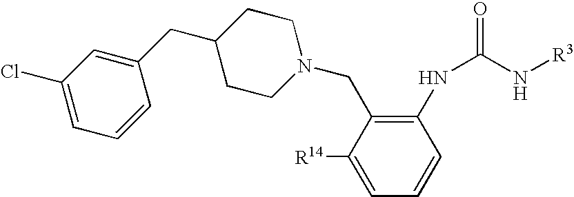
C1=C([R14])C(CN2CCC(CC3=CC(Cl)=CC=C3)CC2)=C(NC(N[R3])=O)C=C1
